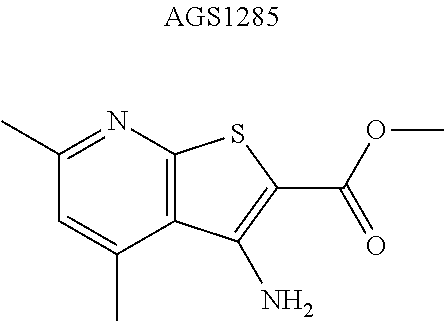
C1(C)=NC2=C(C(C)=C1)C(N)=C(C(OC)=O)S2
